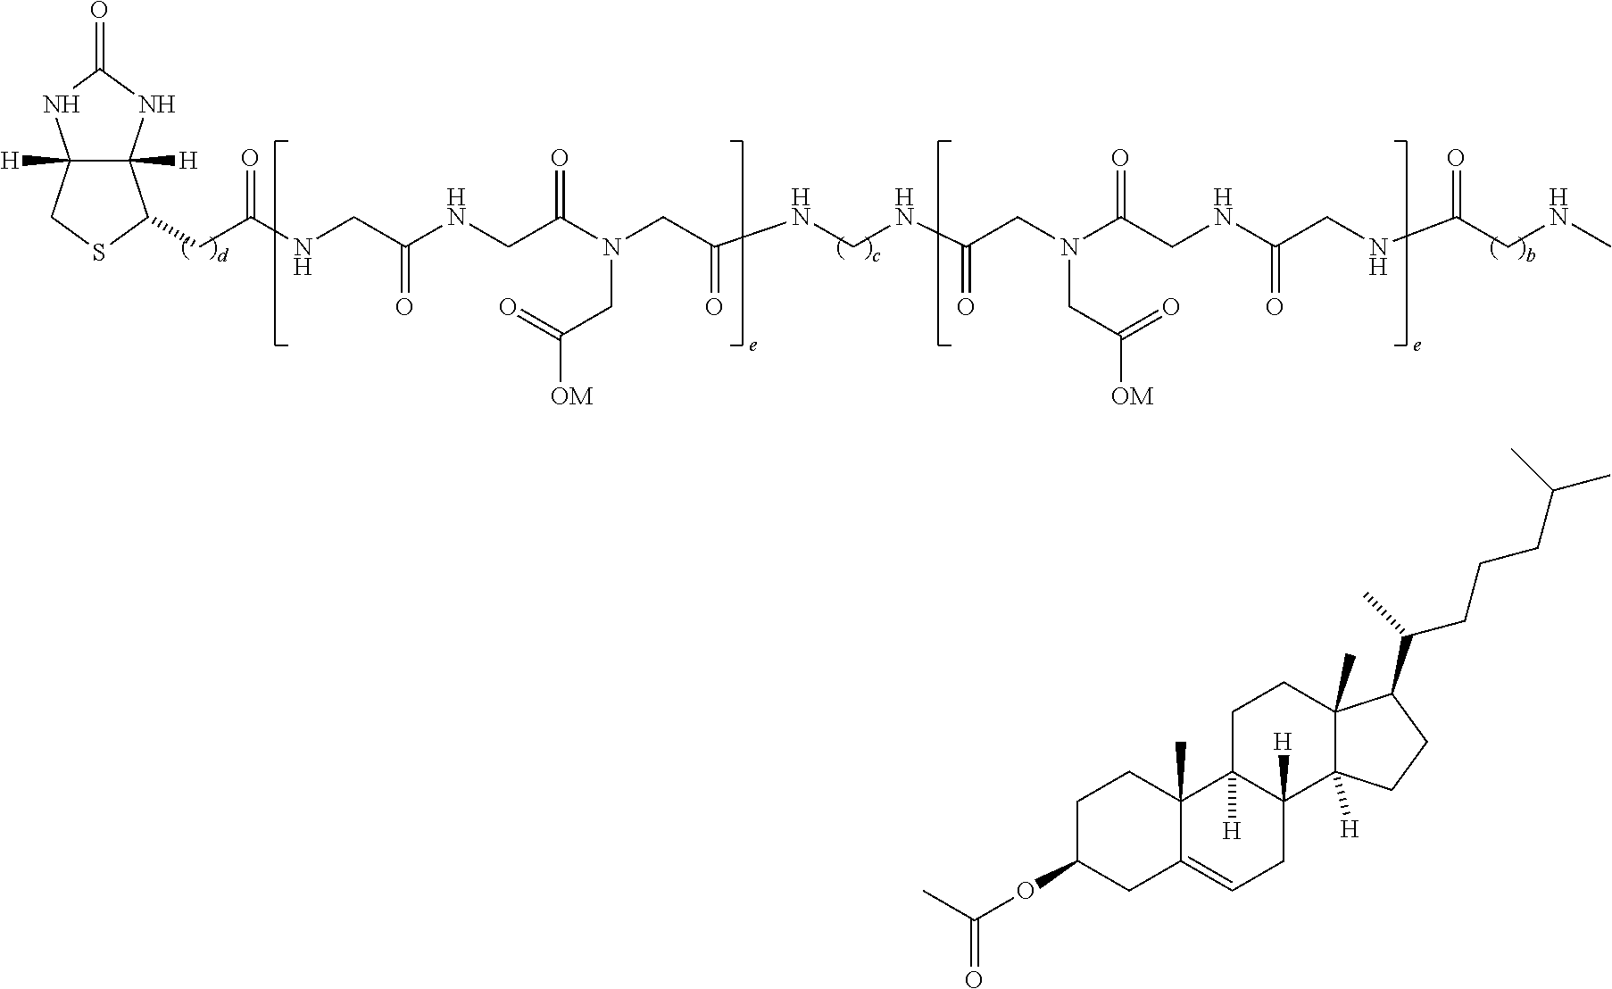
C(C(NCC(NCC(N(CC(=O)NCNC(=O)CN(C(CNC(CNC(CNC)=O)=O)=O)CC(=O)[OM])CC([OM])=O)=O)=O)=O)C1C2([H])C([H])(CS1)NC(=O)N2.C(OC1CC2=CCC3([H])C([H])(C2(C)CC1)CCC1(C)C3([H])CCC1C(CCCC(C)C)C)(=O)C
